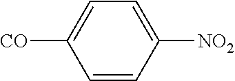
[CO]C1=CC=C([NO2])C=C1
